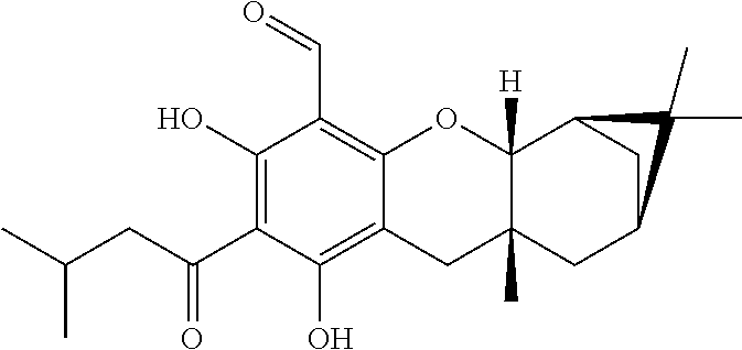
C12=C(C=O)C(O)=C(C(=O)CC(C)C)C(O)=C1CC1(C)C([H])(O2)C2CC(C1)C2(C)C
